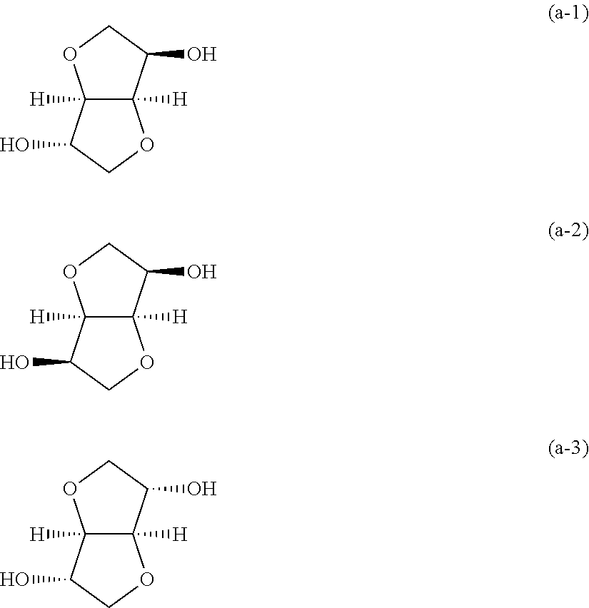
C12([H])C([H])(OCC1O)C(O)CO2.C12([H])C([H])(OCC1O)C(O)CO2.C12([H])C([H])(OCC1O)C(O)CO2
